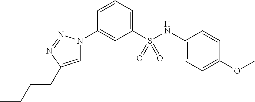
C1(S(NC2=CC=C(OC)C=C2)(=O)=O)=CC=CC(N2C=C(CCCC)N=N2)=C1
